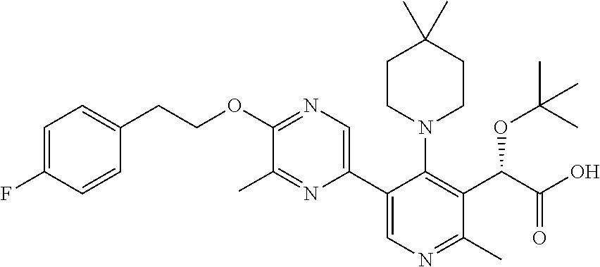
C1(C)=NC(C2=CN=C(C)C(C(C(O)=O)OC(C)(C)C)=C2N2CCC(C)(C)CC2)=CN=C1OCCC1=CC=C(F)C=C1
